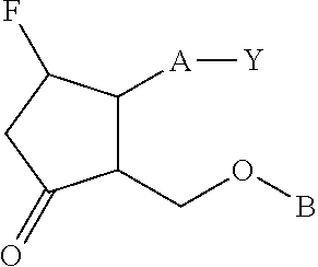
C1C(=O)C(COB)C([A][Y])C1F
